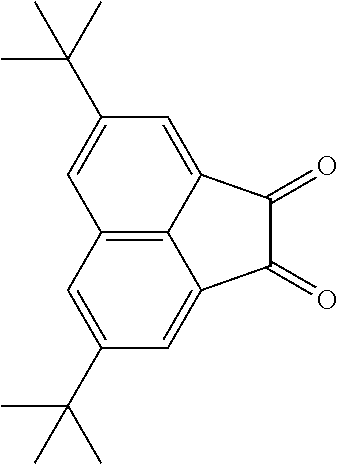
C12=C3C(=CC(C(C)(C)C)=C1)C(=O)C(=O)C3=CC(C(C)(C)C)=C2
